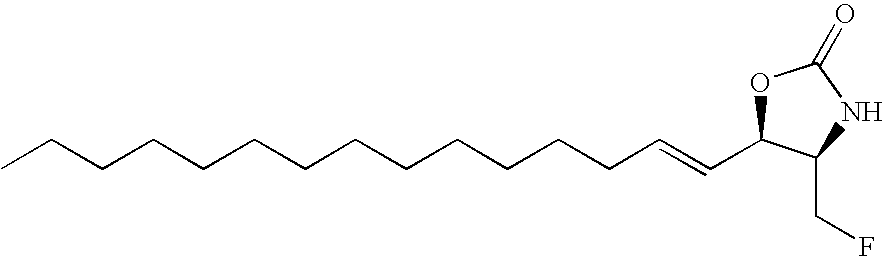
CCCCCCCCCCCCCC=CC1OC(=O)NC1CF
